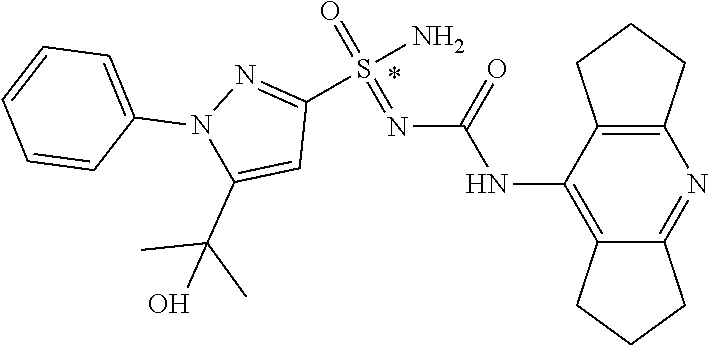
C12=C(C(NC(N=S(=O)(N)C3=NN(C4=CC=CC=C4)C(C(C)(C)O)=C3)=O)=C3C(=N1)CCC3)CCC2
